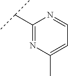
C1(C(C)C)=NC(C)=CC=N1
